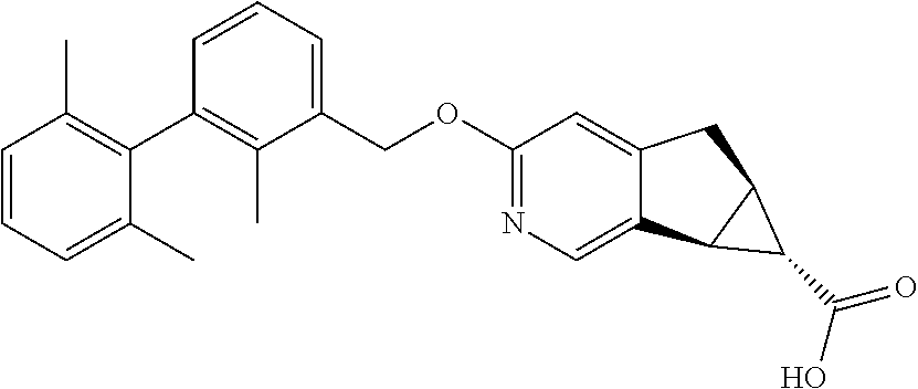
C1=CC=C(C)C(C2=C(C)C(COC3=NC=C4C(=C3)CC3C4C3C(O)=O)=CC=C2)=C1C
